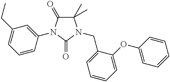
C1(C)(C)C(=O)N(C2=CC(CC)=CC=C2)C(=O)N1CC1=CC=CC=C1OC1=CC=CC=C1
